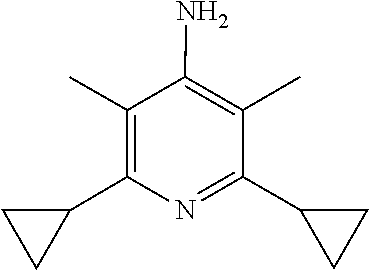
N1=C(C2CC2)C(C)=C(N)C(C)=C1C1CC1
